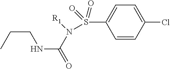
N(C(=O)N(S(C1=CC=C(Cl)C=C1)(=O)=O)[R1])CCC
